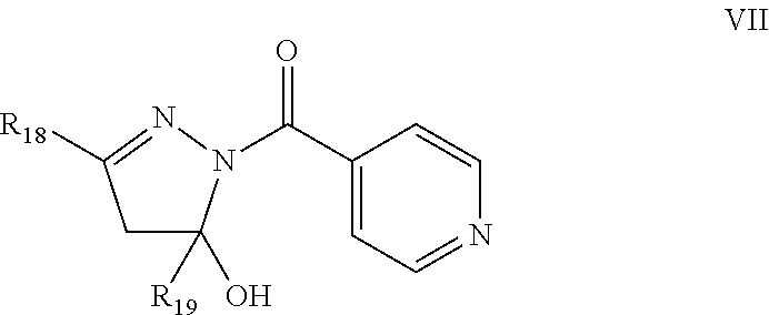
C1C([R19])(O)N(C(C2=CC=NC=C2)=O)N=C1[R18]
